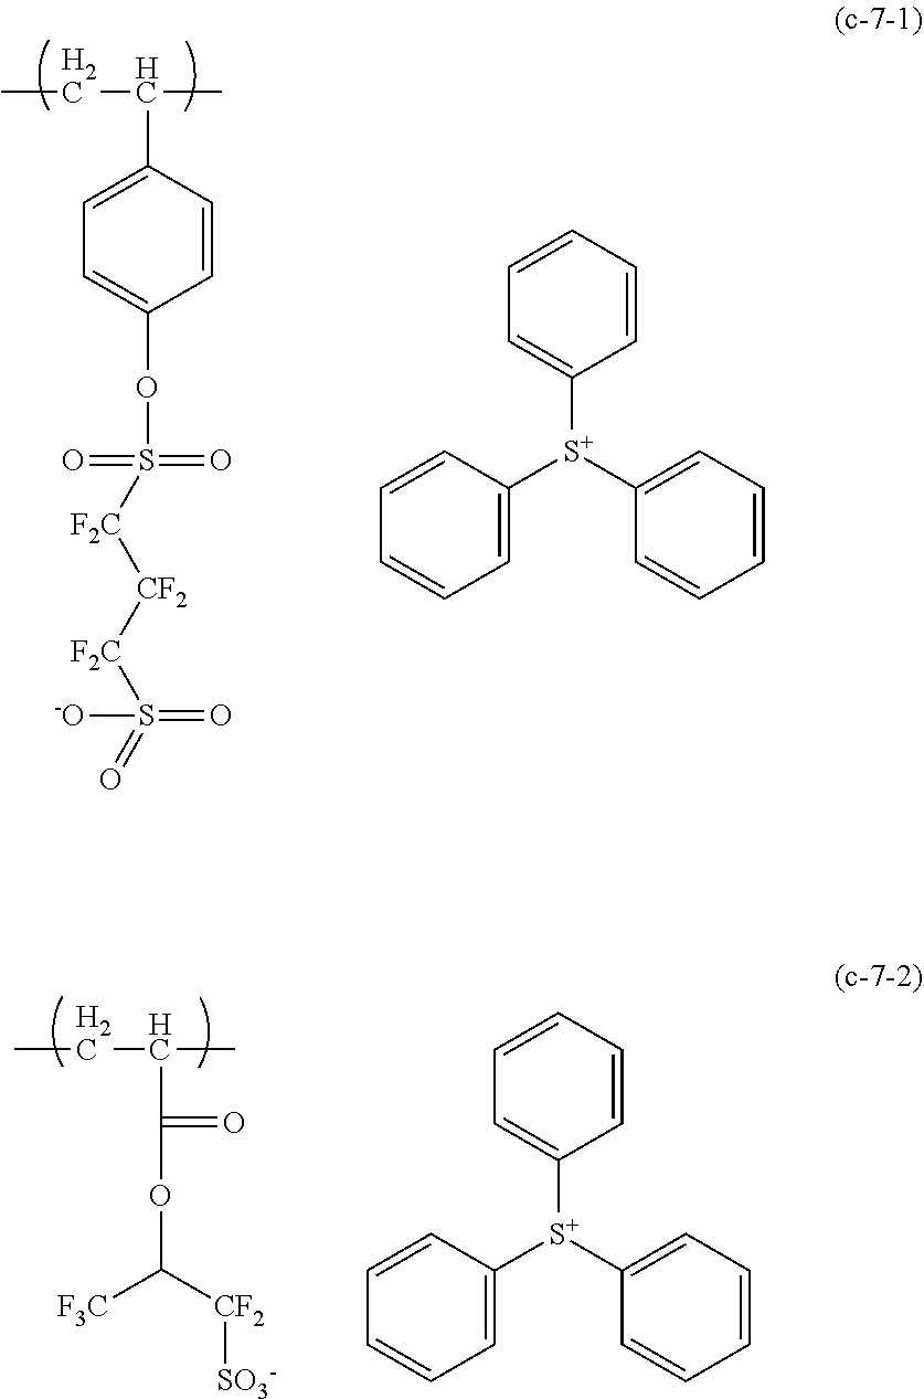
CCC(C)C1=CC=C(OS(=O)(=O)[F2C][CF2][F2C]S(=O)(=O)[-O])C=C1.C1=CC=CC([S+](C2=CC=CC=C2)C2=CC=CC=C2)=C1.CCC(C)C(=O)OC([F3C])[CF2][SO3-].C1=CC=CC([S+](C2=CC=CC=C2)C2=CC=CC=C2)=C1
